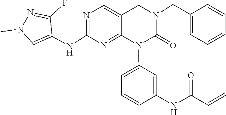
C1=C(N2C(=O)N(CC3=CC=CC=C3)CC3=CN=C(NC4=CN(C)N=C4F)N=C23)C=C(NC(C=C)=O)C=C1
